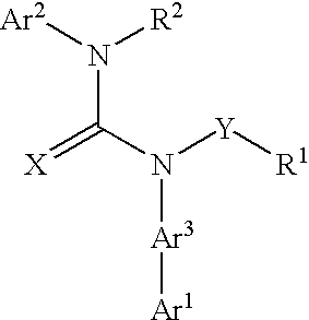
N(C(N([Ar3][Ar1])[Y][R1])=[X])([Ar2])[R2]
